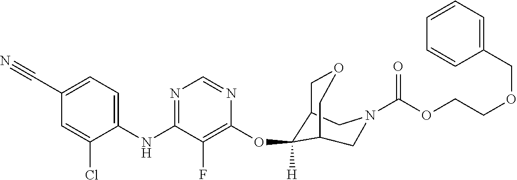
C1(NC2=NC=NC(OC3([H])C4COCC3CN(C(OCCOCC3=CC=CC=C3)=O)C4)=C2F)=CC=C(C#N)C=C1Cl
